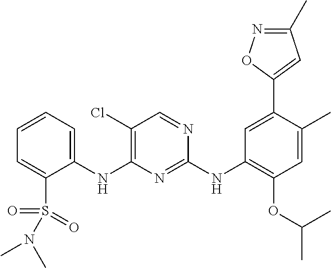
C1(NC2=C(Cl)C=NC(NC3=C(OC(C)C)C=C(C)C(C4=CC(C)=NO4)=C3)=N2)=CC=CC=C1S(=O)(=O)N(C)C
